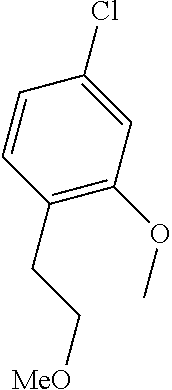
C1=CC(CC[MeO])=C(OC)C=C1Cl
